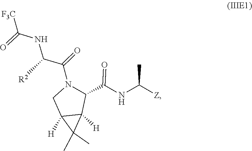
N(C(C(=O)N1C(C(NC([Z])C)=O)C2([H])C([H])(C1)C2(C)C)[R2])C(=O)[F3C]
